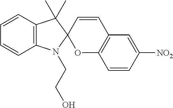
C1=CC=CC2=C1C(C)(C)C1(N2CCO)OC2=C(C=C1)C=C([NO2])C=C2
